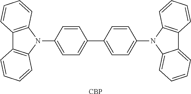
[CBP].C1(C2=CC=C(N3C4=CC=CC=C4C4=C3C=CC=C4)C=C2)=CC=C(N2C3=C(C4=C2C=CC=C4)C=CC=C3)C=C1
